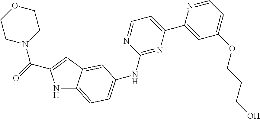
N1C2=CC=C(NC3=NC(C4=CC(OCCCO)=CC=N4)=CC=N3)C=C2C=C1C(=O)N1CCOCC1
